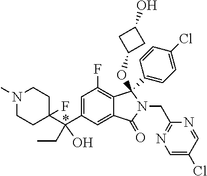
C1(C(C2=CC(F)=C3C(=C2)C(=O)N(CC2=NC=C(Cl)C=N2)C3(OC2CC(O)C2)C2=CC=C(Cl)C=C2)(CC)O)(F)CCN(C)CC1
